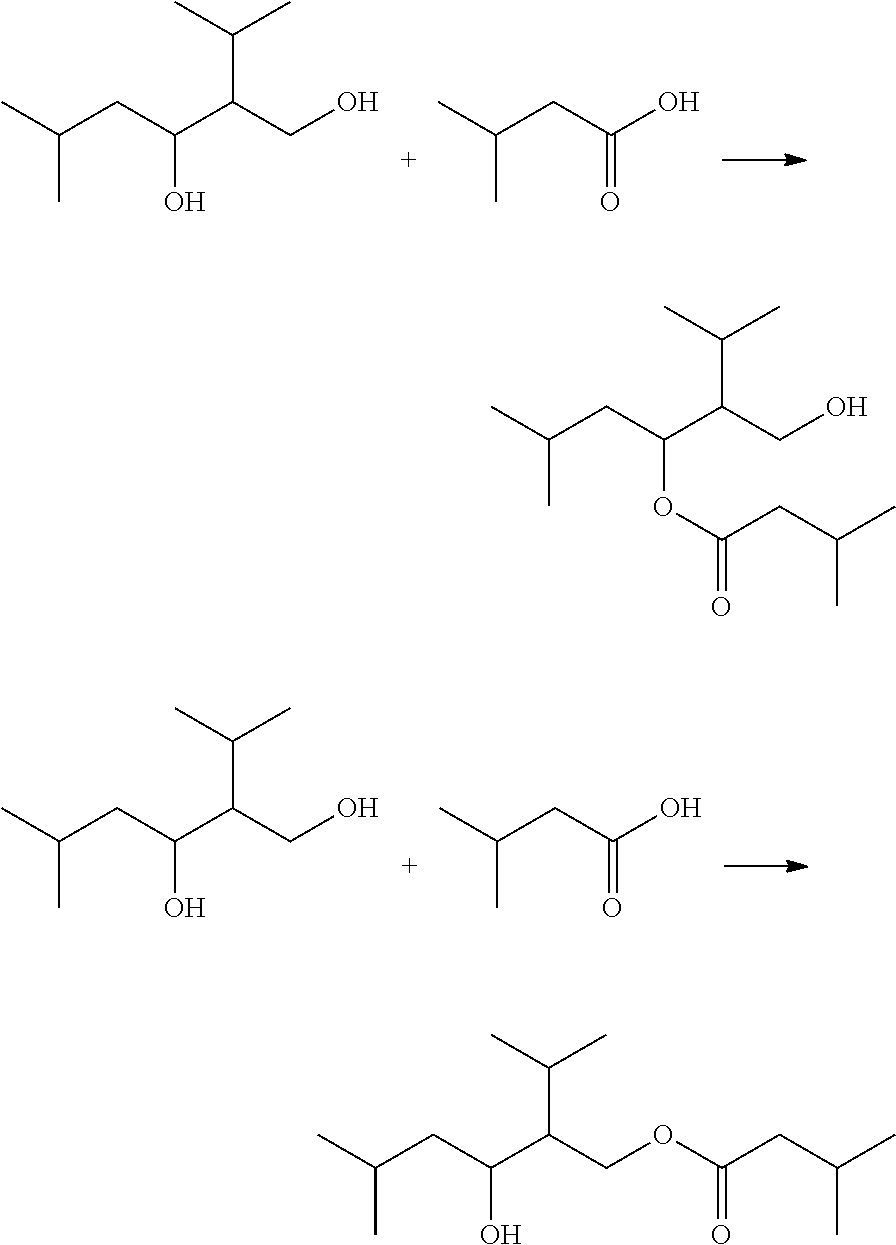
C(C)(C)CC(O)C(C(C)C)CO.C(C)(C)CC(=O)O.C(C)(C)CC(OC(CC(C)C)=O)C(C(C)C)CO.C(C)(C)CC(O)C(C(C)C)COC(=O)CC(C)C.C(C)(C)CC(O)C(C(C)C)CO.C(C)(C)CC(=O)O
